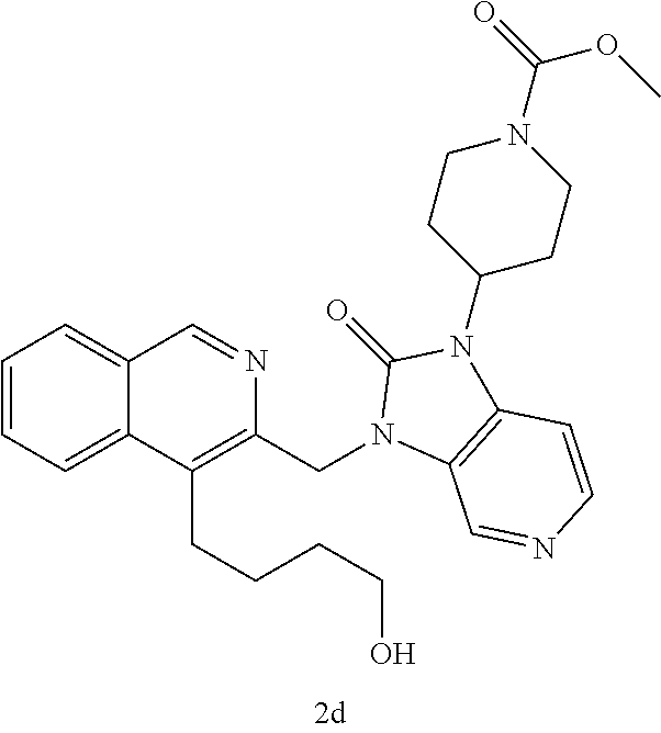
C1=CC=C2C(=C1)C=NC(CN1C3=C(N(C4CCN(C(OC)=O)CC4)C1=O)C=CN=C3)=C2CCCCO
